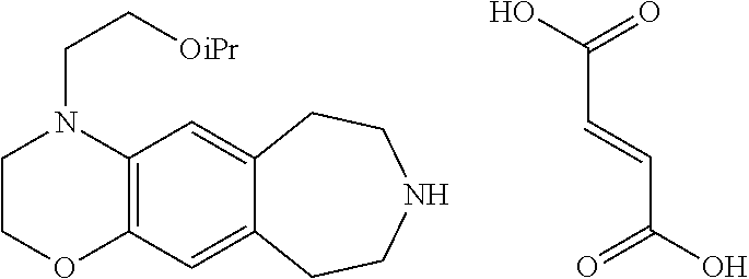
C(C(=O)O)=CC(O)=O.C1COC2=C(N1CC[OiPr])C=C1C(=C2)CCNCC1
